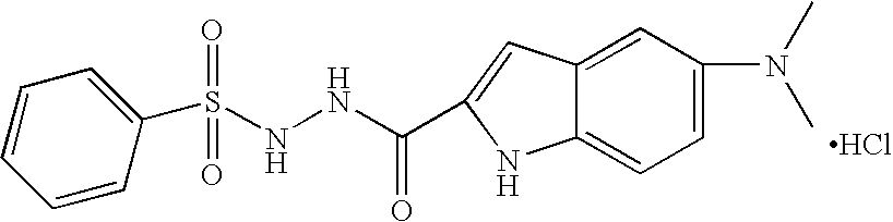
N(NC(=O)C1=CC2=CC(N(C)C)=CC=C2N1)S(C1=CC=CC=C1)(=O)=O.Cl
